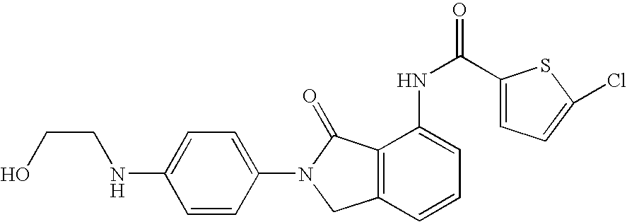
C1=CC(N2CC3=C(C2=O)C(NC(C2=CC=C(Cl)S2)=O)=CC=C3)=CC=C1NCCO
